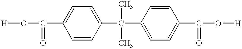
[H]OC(C1=CC=C(C(C2=CC=C(C(O[H])=O)C=C2)(C)C)C=C1)=O
